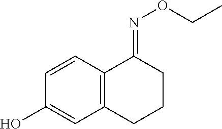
OC1=CC2=C(C=C1)C(=NOCC)CCC2
